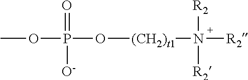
COP(O[(CH2)t1]N([R2])([R2])[R2])(=O)[O-]
